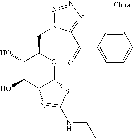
C1(O)C(O)C2C(OC1CN1N=NN=C1C(C1=CC=CC=C1)=O)SC(NCC)=N2
